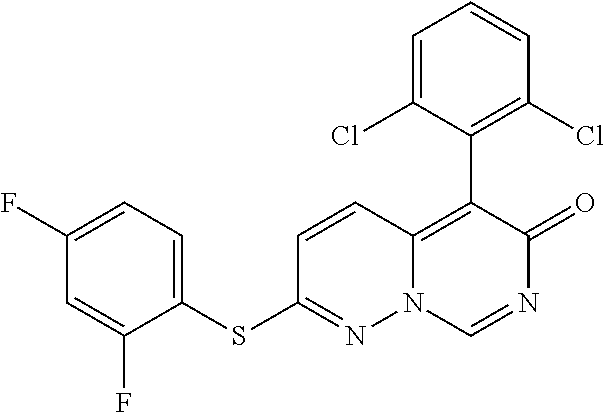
C1(SC2=NN3C(=C(C4=C(Cl)C=CC=C4Cl)C(=O)N=C3)C=C2)=CC=C(F)C=C1F
